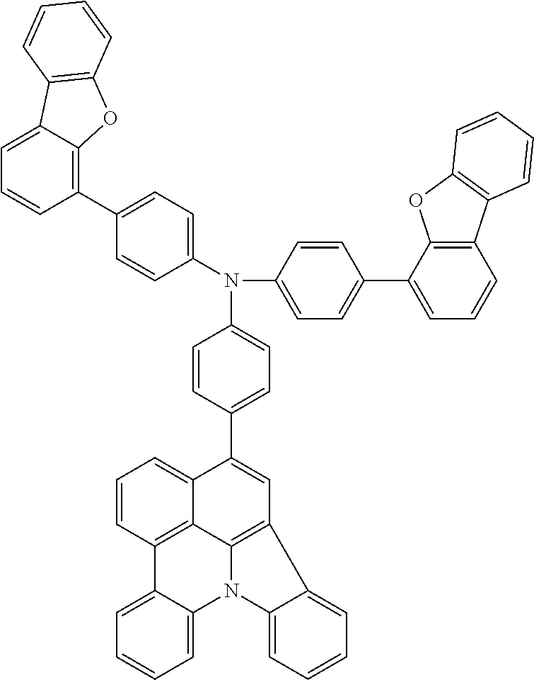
C1=C(N(C2=CC=C(C3=CC=CC4=C3OC3=C4C=CC=C3)C=C2)C2=CC=C(C3=C4C(=CC=C3)C3=C(O4)C=CC=C3)C=C2)C=CC(C2=CC3=C4C5=C(C6=CC=CC=C6N4C4=CC=CC=C34)C=CC=C25)=C1
